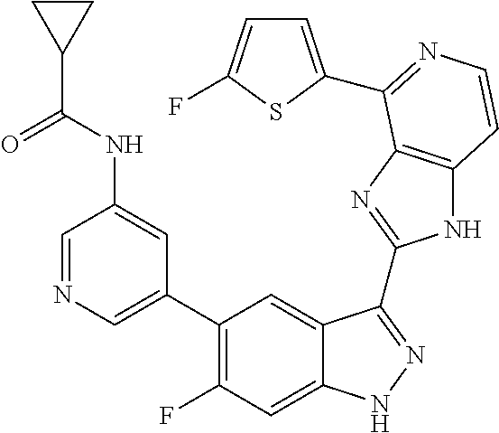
C1=C(C2=C(F)C=C3C(=C2)C(C2=NC4=C(N2)C=CN=C4C2=CC=C(F)S2)=NN3)C=C(NC(C2CC2)=O)C=N1
